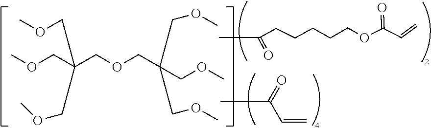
COCC(COCC(COC)(CCOC)CCOC)(CCOC)CCOC.CC(C=C)=O.CC(CCCCCOC(C=C)=O)=O
